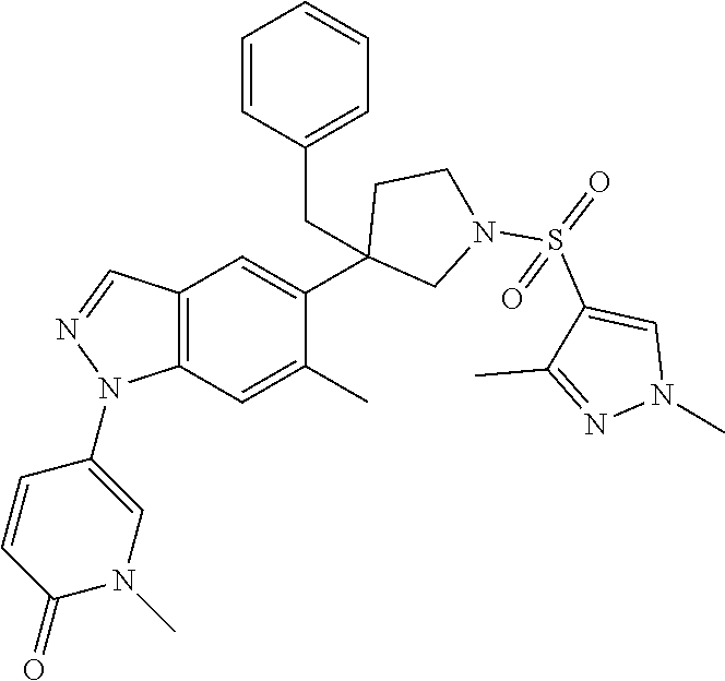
C1(C2=CC3=C(C=C2C)N(C2=CN(C)C(=O)C=C2)N=C3)(CC2=CC=CC=C2)CN(S(=O)(C2=CN(C)N=C2C)=O)CC1
